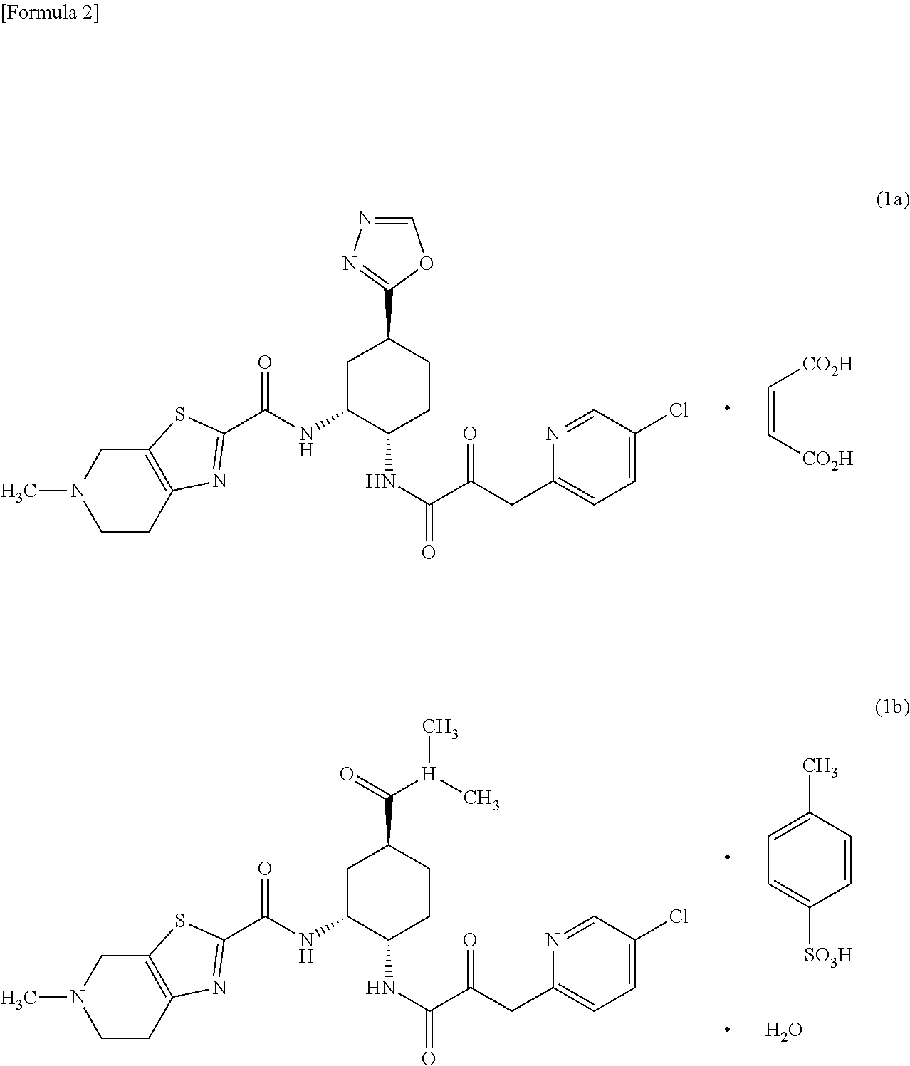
C12=C(CCN(C)C1)N=C(C(NC1C(NC(=O)C(CC3=CC=C(Cl)C=N3)=O)CCC(C3=NN=CO3)C1)=O)S2.C([CO2H])=C[CO2H].C1=C([SO3H])C=CC(C)=C1.C12=C(CCN(C)C1)N=C(C(NC1C(NC(=O)C(CC3=CC=C(Cl)C=N3)=O)CCC(C(=O)[H](C)C)C1)=O)S2.O
